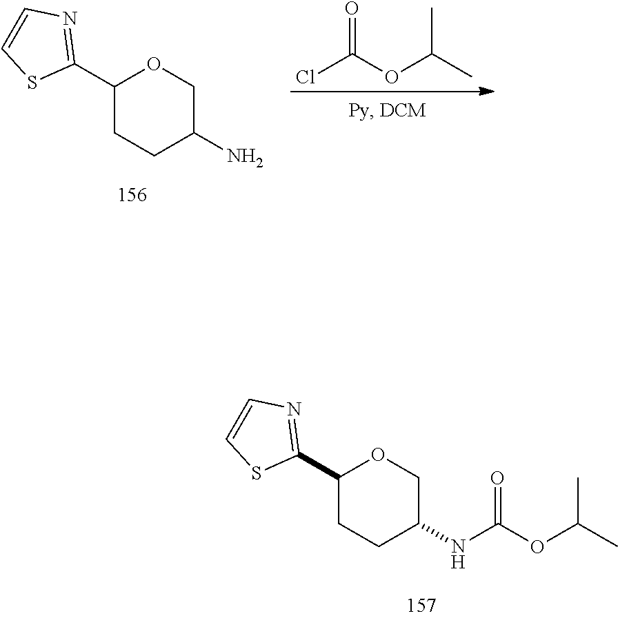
C1(C2=NC=CS2)CCC(NC(OC(C)C)=O)CO1.C1(C2=NC=CS2)CCC(N)CO1.O=C(OC(C)C)Cl
